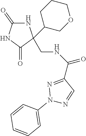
C1(=O)NC(C2COCCC2)(CNC(C2=NN(C3=CC=CC=C3)N=C2)=O)C(=O)N1
